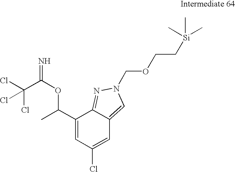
C1(C(OC(=N)C(Cl)(Cl)Cl)C)=CC(Cl)=CC2=CN(COCC[Si](C)(C)C)N=C12
